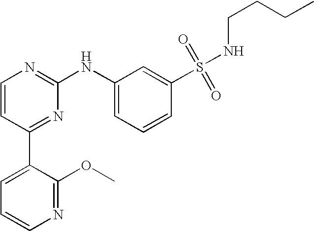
C1=CC(C2=CC=CN=C2OC)=NC(NC2=CC=CC(S(NCCCC)(=O)=O)=C2)=N1
